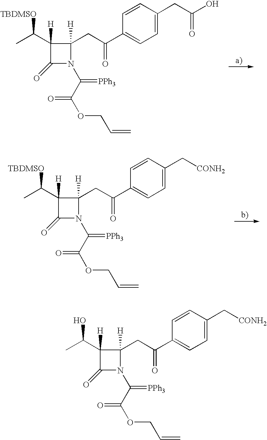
C1([H])(C([TBDMSO])C)C(=O)N(C(=[PPh3])C(=O)OCC=C)C1([H])CC(C1=CC=C(CC(O)=O)C=C1)=O.C1([H])(C([TBDMSO])C)C(=O)N(C(=[PPh3])C(=O)OCC=C)C1([H])CC(C1=CC=C(C[CONH2])C=C1)=O.C1([H])(C(O)C)C(=O)N(C(=[PPh3])C(=O)OCC=C)C1([H])CC(C1=CC=C(C[CONH2])C=C1)=O
